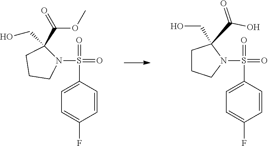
N1(S(=O)(=O)C2=CC=C(F)C=C2)C(C(OC)=O)(CO)CCC1.N1(S(=O)(=O)C2=CC=C(F)C=C2)C(CO)(C(=O)O)CCC1
